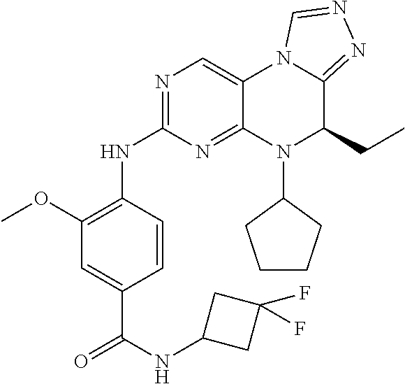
C1=CC(NC2=NC=C3C(=N2)N(C2CCCC2)C(CC)C2=NN=CN32)=C(OC)C=C1C(NC1CC(F)(F)C1)=O
